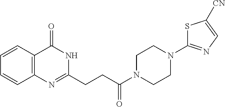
C12=C(N=C(CCC(N3CCN(C4=NC=C([CN])S4)CC3)=O)NC1=O)C=CC=C2
